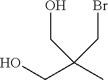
OCC(C)(CBr)CO
